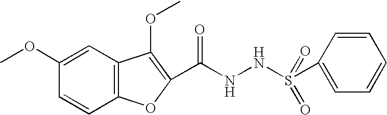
C1(OC)=CC2=C(C=C1)OC(C(NNS(C1=CC=CC=C1)(=O)=O)=O)=C2OC
